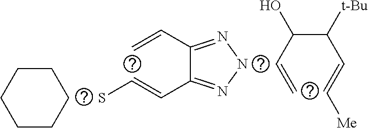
C1CCCCC1.C(=C)C(C(C=C[Me])[t-Bu])O.SC=CC1=NNN=C1C=C
